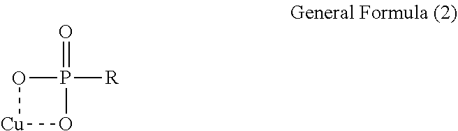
P1(=O)([R])O[Cu]O1
